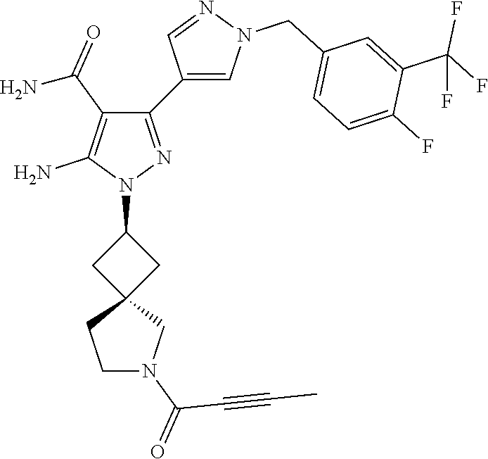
C12(CC(N3N=C(C4=CN(CC5=CC=C(F)C(C(F)(F)F)=C5)N=C4)C(C(=O)N)=C3N)C1)CCN(C(=O)C#CC)C2
